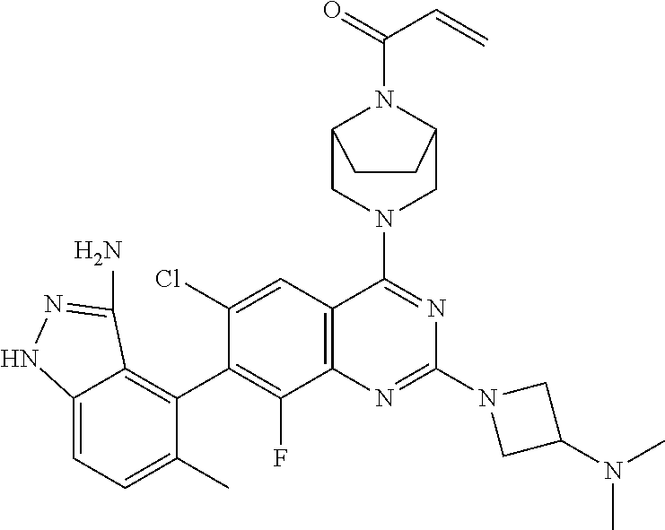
C12=CC=C(C)C(C3=C(F)C4=C(C=C3Cl)C(N3CC5N(C(=O)C=C)C(C3)CC5)=NC(N3CC(N(C)C)C3)=N4)=C1C(N)=NN2
